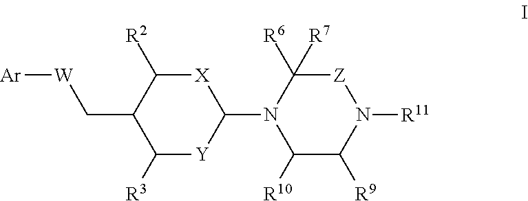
C1(C[W][Ar])C([R3])[Y]C(N2C([R10])C([R9])N([R11])[Z]C2([R6])[R7])[X]C1[R2]
